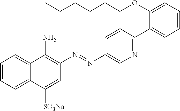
C1=CC=C2C(=C1)C(N)=C(N=NC1=CN=C(C3=CC=CC=C3OCCCCCC)C=C1)C=C2[SO3Na]
